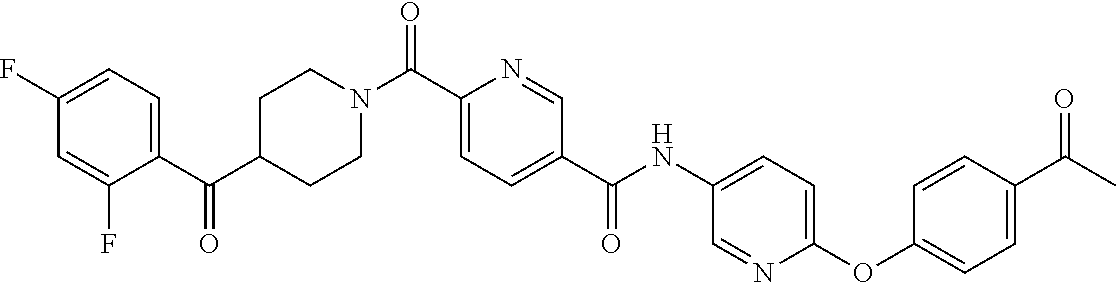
N(C(C1=CC=C(C(=O)N2CCC(C(C3=CC=C(F)C=C3F)=O)CC2)N=C1)=O)C1=CC=C(OC2=CC=C(C(=O)C)C=C2)N=C1
